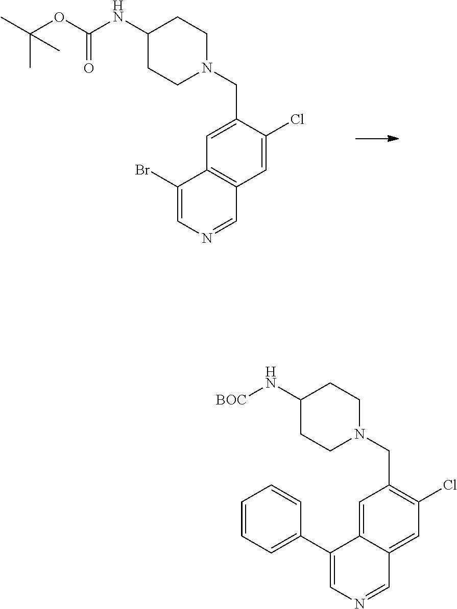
C1=C(CN2CCC(NC(OC(C)(C)C)=O)CC2)C(Cl)=CC2=C1C(Br)=CN=C2.C1=C2C(=CC(Cl)=C1CN1CCC(N[BOC])CC1)C=NC=C2C1=CC=CC=C1
